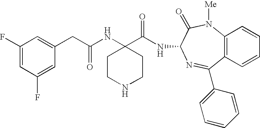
C1(F)=CC(F)=CC(CC(NC2(C(NC3C(=O)N([Me])C4=C(C=CC=C4)C(C4=CC=CC=C4)=N3)=O)CCNCC2)=O)=C1
